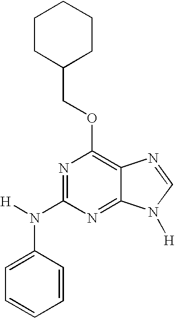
C1=CC=CC(N([H])C2=NC(OCC3CCCCC3)=C3C(=N2)N([H])C=N3)=C1
